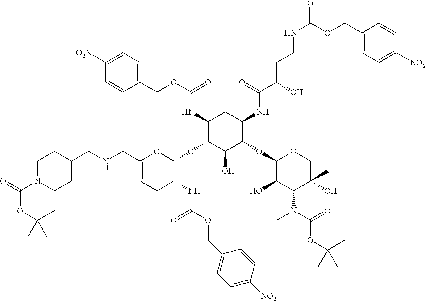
C1(NC(OCC2=CC=C([O2N])C=C2)=O)C(OC2OC(CNCC3CCN(C(=O)OC(C)(C)C)CC3)=CCC2NC(OCC2=CC=C([NO2])C=C2)=O)C(O)C(OC2C(O)C(N(C(=O)OC(C)(C)C)C)C(C)(O)CO2)C(NC(C(O)CCNC(=O)OCC2=CC=C([NO2])C=C2)=O)C1
